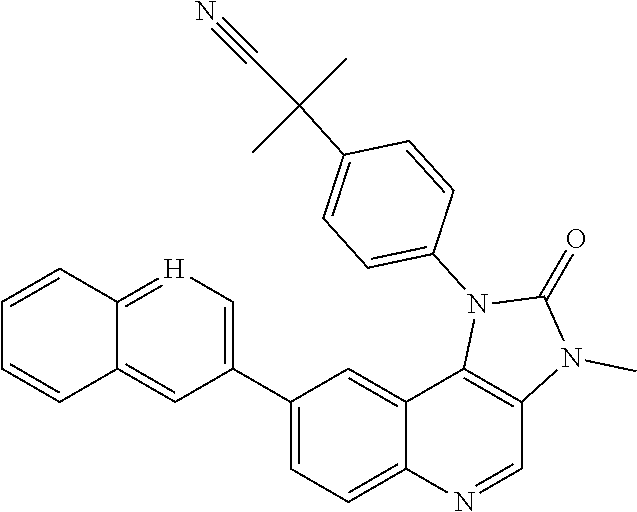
C12=CC(C3=CC=C4C(=C3)C3=C(C=N4)N(C)C(=O)N3C3=CC=C(C(C)(C)C#N)C=C3)=C[H]=C1C=CC=C2
